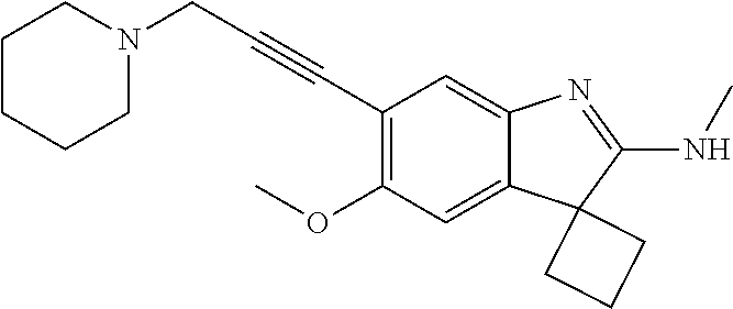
C(C1=C(OC)C=C2C(=C1)N=C(NC)C21CCC1)#CCN1CCCCC1
